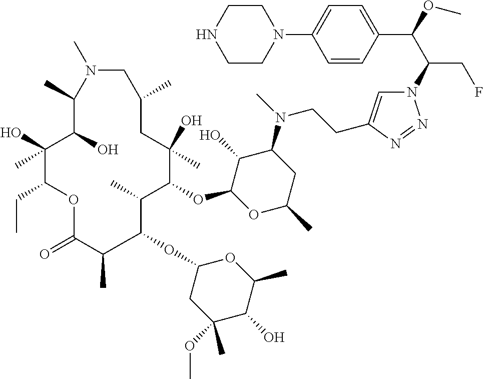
N1=NN(C(C(C2=CC=C(N3CCNCC3)C=C2)OC)CF)C=C1CCN(C1C(O)C(OC2C(C)C(OC3CC(OC)(C)C(O)C(C)O3)C(C)C(=O)OC(CC)C(O)(C)C(O)C(C)N(C)CC(C)CC2(O)C)OC(C)C1)C
